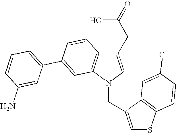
C1(CC(O)=O)=CN(CC2=CSC3=C2C=C(Cl)C=C3)C2=C1C=CC(C1=CC=CC(N)=C1)=C2
